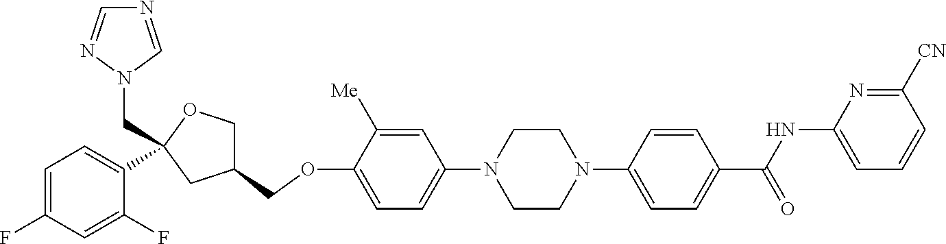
C1=C([Me])C(OCC2COC(CN3C=NC=N3)(C3=CC=C(F)C=C3F)C2)=CC=C1N1CCN(C2=CC=C(C(NC3=CC=CC([CN])=N3)=O)C=C2)CC1
